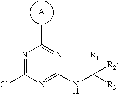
N1=C(Cl)N=C(NC([R1])([R2])[R3])N=C1C.[A]
